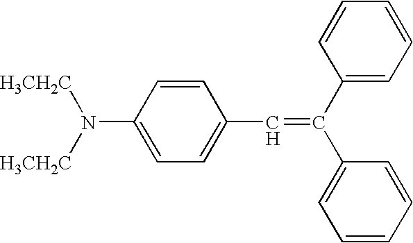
C1=CC(N([H3CH2C])[H3CH2C])=CC=C1C=C(C1=CC=CC=C1)C1=CC=CC=C1
